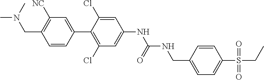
C1(CNC(NC2=CC(Cl)=C(C3=CC([NC])=C(CN(C)C)C=C3)C(Cl)=C2)=O)=CC=C(S(CC)(=O)=O)C=C1
